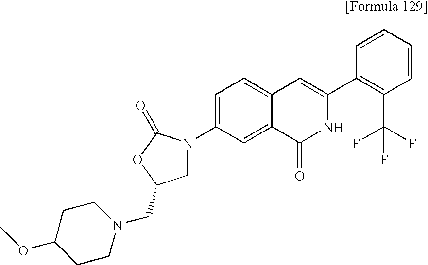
C1N(C2=CC=C3C(=C2)C(=O)NC(C2=C(C(F)(F)F)C=CC=C2)=C3)C(=O)OC1CN1CCC(OC)CC1
